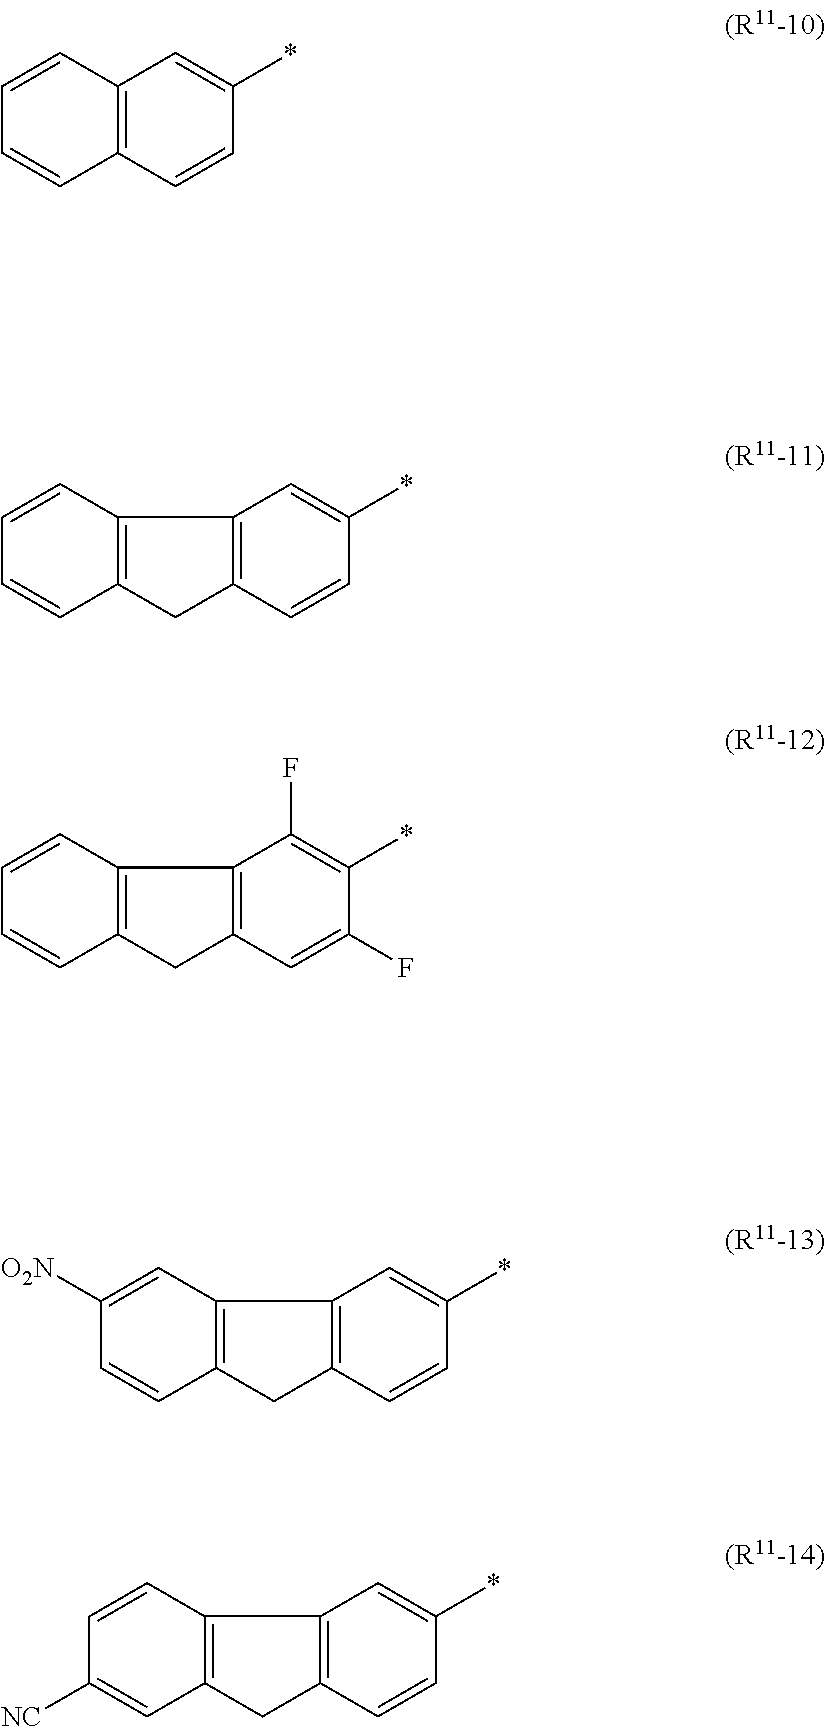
C12=C(C=CC(*)=C1)CC1=C2C=CC=C1.C12=C(C=CC(*)=C1)C=CC=C2.C12=C(C=C(F)C(*)=C1F)CC1=C2C=CC=C1.C12=C(C=CC(*)=C1)CC1=C2C=C([O2N])C=C1.C12=C(C=CC(*)=C1)CC1=C2C=CC([NC])=C1
